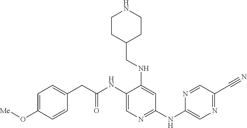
C1(NC(CC2=CC=C(O[Me])C=C2)=O)=CN=C(NC2=CN=C(C#N)C=N2)C=C1NCC1CCNCC1
